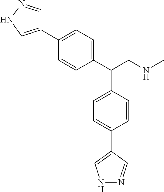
C1(C(CNC)C2=CC=C(C3=CNN=C3)C=C2)=CC=C(C2=CNN=C2)C=C1
